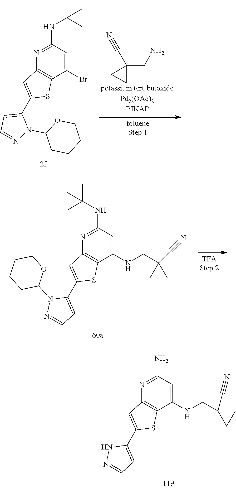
N1=C(N)C=C(NCC2(C#N)CC2)C2=C1C=C(C1=CC=NN1)S2.N1=C(NC(C)(C)C)C=C(Br)C2=C1C=C(C1=CC=NN1C1CCCCO1)S2.C1(CN)(C#N)CC1.N1=C(NC(C)(C)C)C=C(NCC2(C#N)CC2)C2=C1C=C(C1=CC=NN1C1OCCCC1)S2
